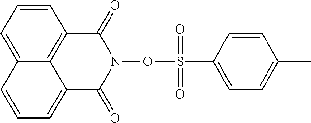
C1=CC2=CC=CC3=C2C(=C1)C(=O)N(OS(C1=CC=C(C)C=C1)(=O)=O)C3=O
